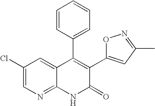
C1(Cl)=CN=C2C(=C1)C(C1=CC=CC=C1)=C(C1=CC(C)=NO1)C(=O)N2
